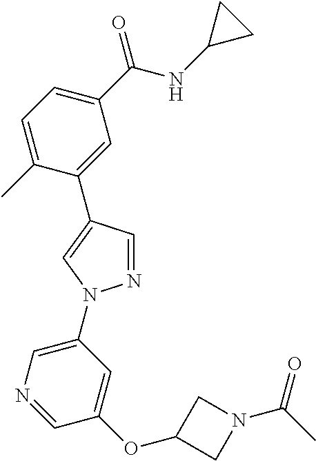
C1=C(C)C(C2=CN(C3=CN=CC(OC4CN(C(C)=O)C4)=C3)N=C2)=CC(C(NC2CC2)=O)=C1
